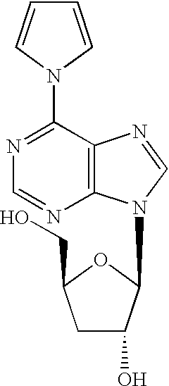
C1=CN(C2=NC=NC3=C2N=CN3C2C(O)CC(CO)O2)C=C1
